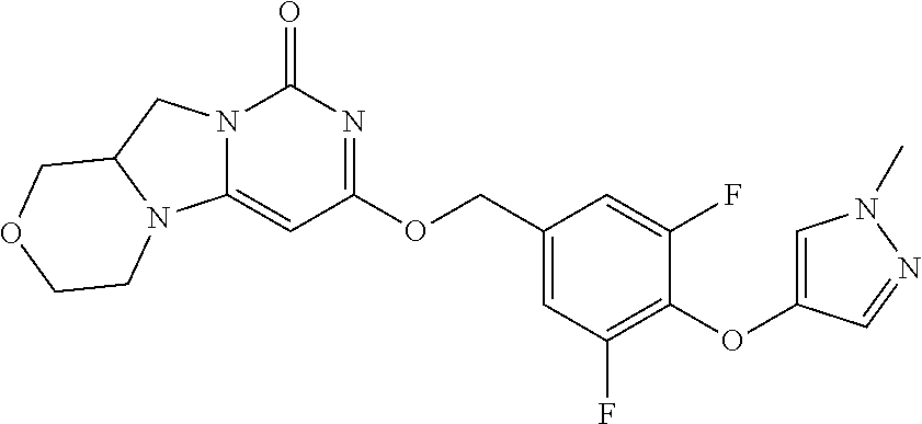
C1=C(COC2=NC(=O)N3C(=C2)N2C(C3)COCC2)C=C(F)C(OC2=CN(C)N=C2)=C1F
